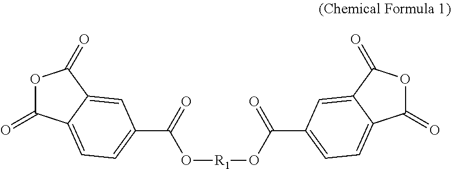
O1C(=O)C2=CC=C(C(=O)O[R1]OC(C3=CC=C4C(=O)OC(=O)C4=C3)=O)C=C2C1=O
